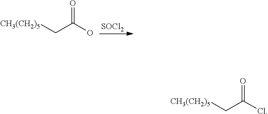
[CH3(CH2)5]CC(Cl)=O.[CH3(CH2)5]CC(O)=O.[SOCl2]
